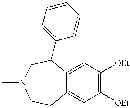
C12=CC([OEt])=C([OEt])C=C1CCN(C)CC2C1=CC=CC=C1
